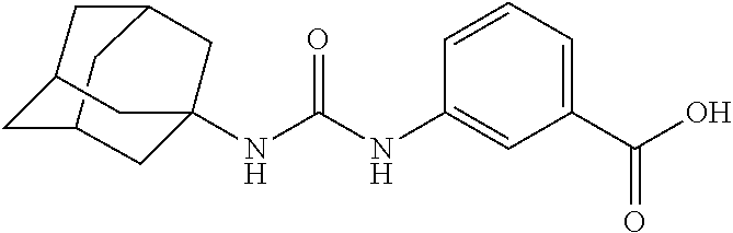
N(C(NC1=CC(C(O)=O)=CC=C1)=O)C12CC3CC(CC(C1)C3)C2
